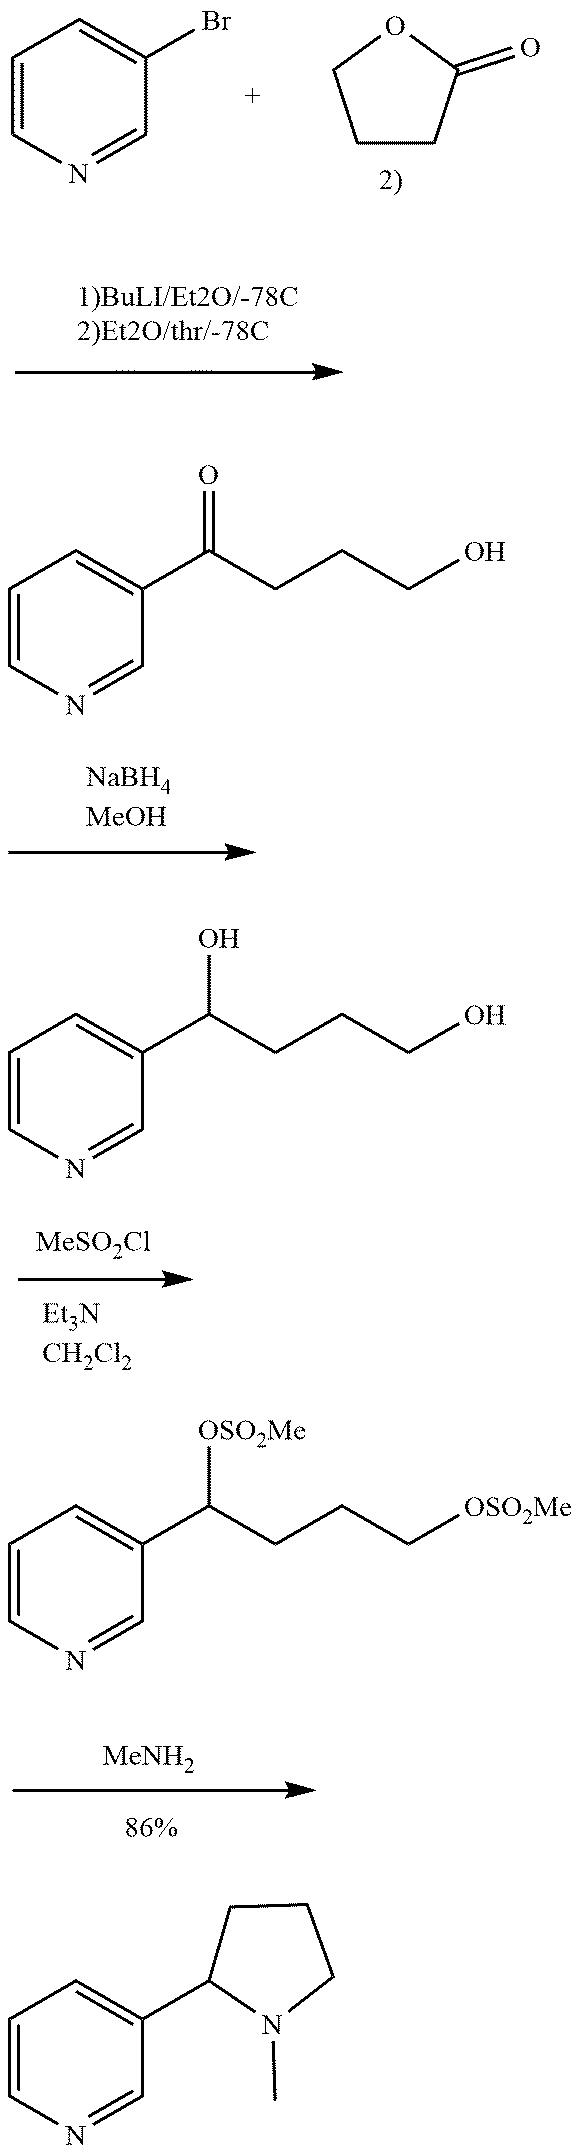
C1=CN=CC(Br)=C1.C1CC(=O)OC1.C1=CN=CC(C(CCCO)=O)=C1.C1=CN=CC(C(CCCO)O)=C1.[MeSO2Cl].[Et3NCH2Cl2].C1=CN=CC(C(CCC[OSO2Me])[OSO2Me])=C1.[MeNH2].C1=CN=CC(C2N(C)CCC2)=C1
